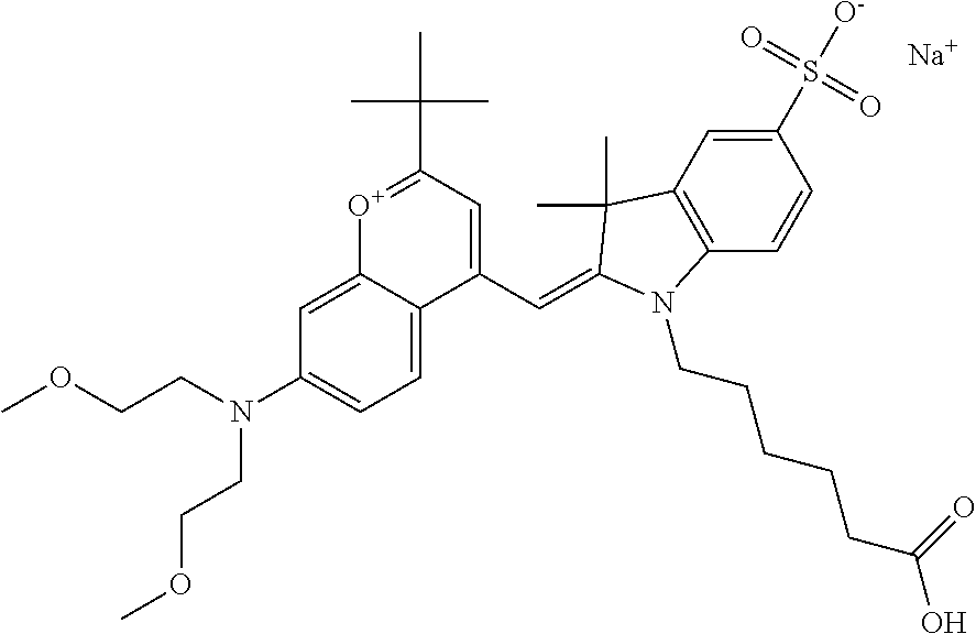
[Na].COCCN(CCOC)C1=CC=C2C(=C1)[O+]=C(C(C)(C)C)C=C2C=C1C(C)(C)C2=C(C=CC(S([O-])(=O)=O)=C2)N1CCCCCC(O)=O
